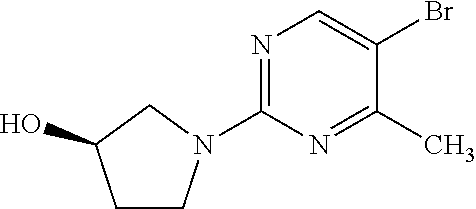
N1=C(N2CCC(O)C2)N=C(C)C(Br)=C1
